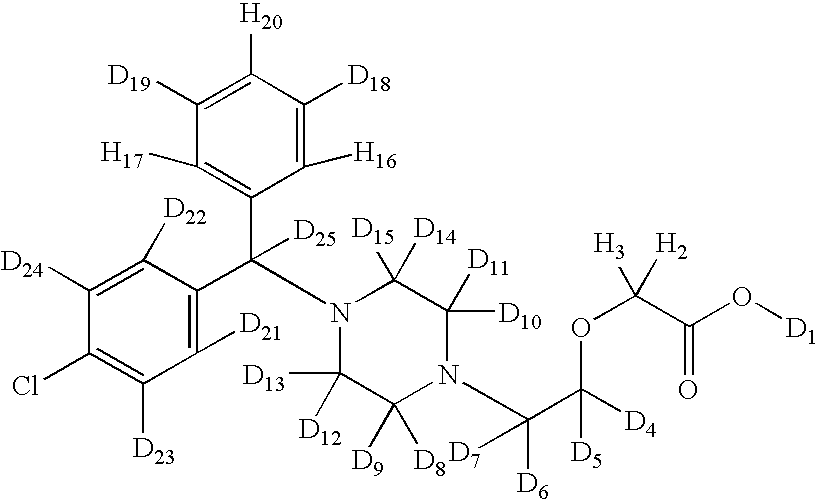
C1([D24])=C([D22])C(C(C2=C([H17])C([D19])=C([H20])C([D18])=C2[H16])([D25])N2C([D13])([D12])C([D9])([D8])N(C(C([D4])(OC([H2])([H3])C(O[D1])=O)[D5])([D6])[D7])C([D10])([D11])C2([D15])[D14])=C([D21])C([D23])=C1Cl
